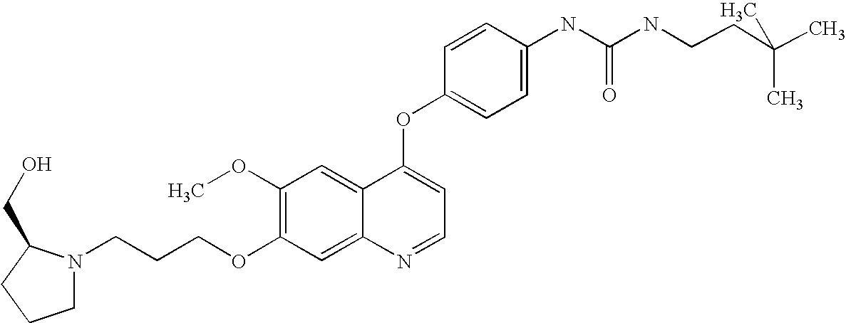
C1=CC(OC2=CC=NC3=CC(OCCCN4CCCC4CO)=C(OC)C=C23)=CC=C1NC(=O)NCCC(C)(C)C
